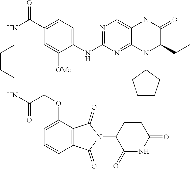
N(C(COC1=CC=CC2=C1C(=O)N(C1C(=O)NC(=O)CC1)C2=O)=O)CCCCNC(=O)C1=CC=C(NC2=NC=C3C(=N2)N(C2CCCC2)C(CC)C(=O)N3C)C([OMe])=C1
